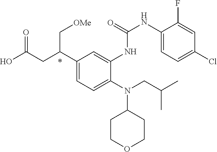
N(C1CCOCC1)(CC(C)C)C1=CC=C(C(CC(O)=O)C[OMe])C=C1NC(=O)NC1=CC=C(Cl)C=C1F
